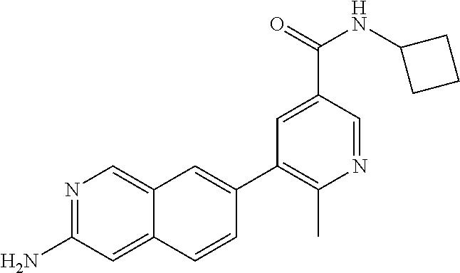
N1=C(N)C=C2C(=C1)C=C(C1=C(C)N=CC(C(=O)NC3CCC3)=C1)C=C2
